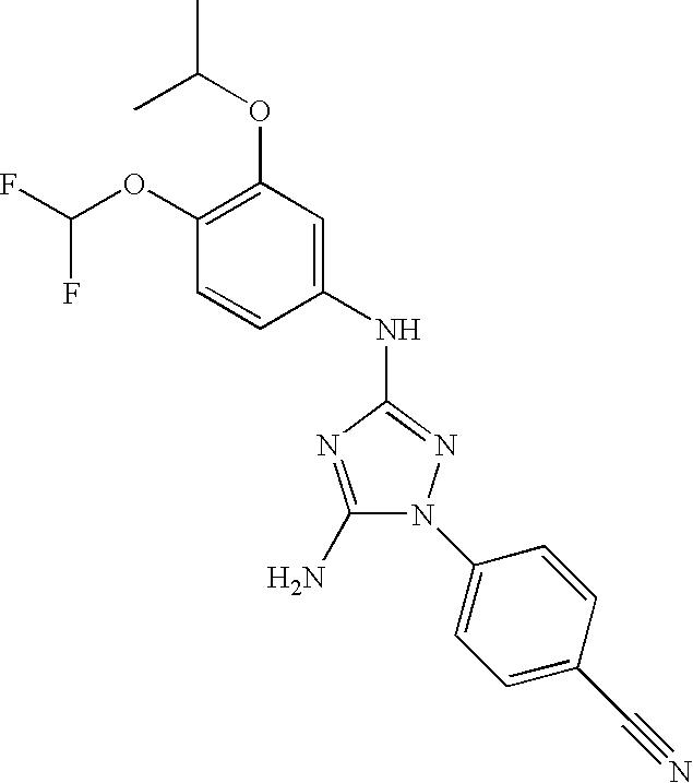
O(C1=C(OC(C)C)C=C(NC2=NN(C3=CC=C(C#N)C=C3)C(N)=N2)C=C1)C(F)F
